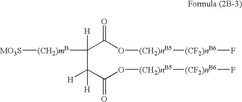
[(CH2)mB](C([H])(C(C(O[(CH2)nB5][(CF2)nB6]F)=O)([H])[H])C(O[(CH2)nB5][(CF2)nB6]F)=O)[MO3S]
